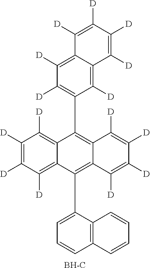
C1([D])=C(C2=C3C(=C(C4=CC=CC5=C4C=CC=C5)C4=C([D])C([D])=C([D])C([D])=C24)C([D])=C([D])C([D])=C3[D])C([D])=C2C(=C1[D])C([D])=C([D])C([D])=C2[D].[BH-C]
